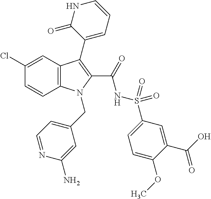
C1(Cl)=CC2=C(C=C1)N(CC1=CC=NC(N)=C1)C(C(=O)NS(=O)(=O)C1=CC=C(OC)C(C(=O)O)=C1)=C2C1=CC=CNC1=O
